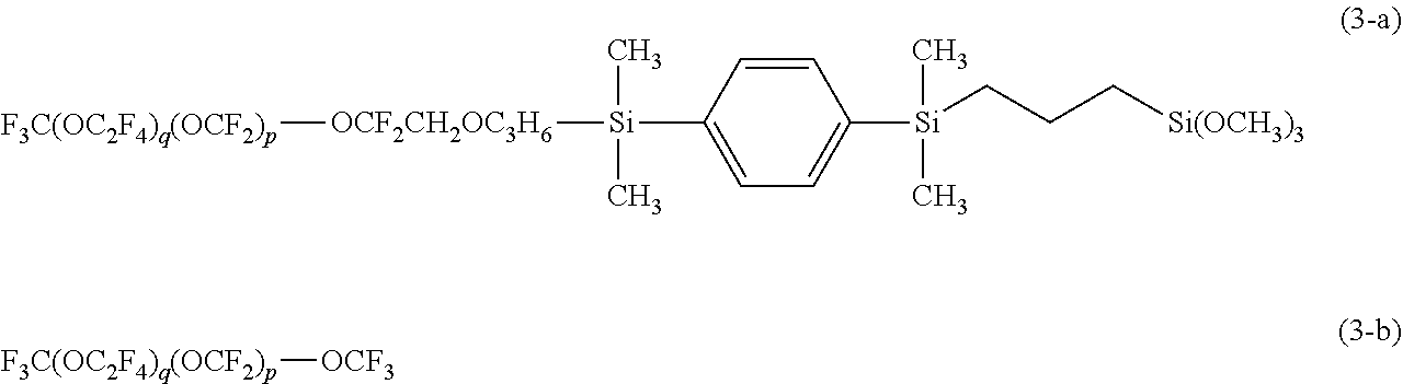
C1=CC([Si]([OCF2CH2OC3H6][F3C(OC2F4)q(OCF2)p])(C)C)=CC=C1[Si](C)(C)CCC[Si(OCH3)3].[F3C(OC2F4)q(OCF2)p][OCF3]
